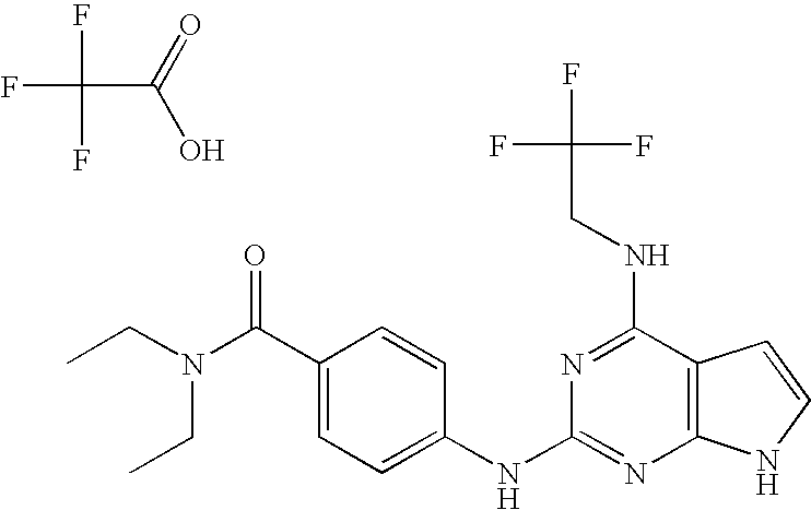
N(C(C1=CC=C(NC2=NC3=C(C(NCC(F)(F)F)=N2)C=CN3)C=C1)=O)(CC)CC.O=C(O)C(F)(F)F
